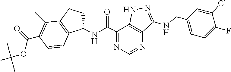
C1(NC(C2=NC=NC3=C2NN=C3NCC2=CC=C(F)C(Cl)=C2)=O)CCC2=C1C=CC(C(=O)OC(C)(C)C)=C2C
